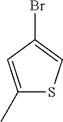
C1(C)=CC(Br)=CS1
